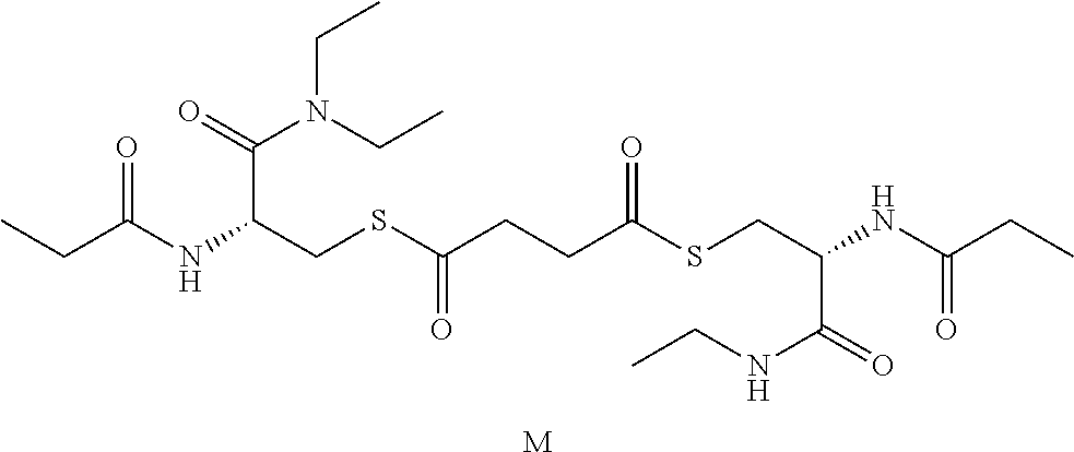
CCC(NC(CSC(CCC(SCC(NC(CC)=O)C(=O)NCC)=O)=O)C(=O)N(CC)CC)=O.[M]
